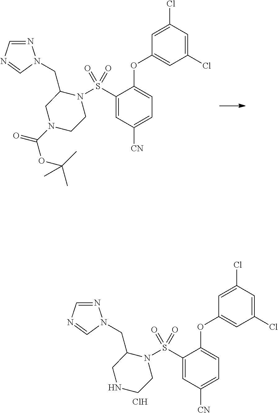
C1(S(N2C(CN3N=CN=C3)CNCC2)(=O)=O)=CC([CN])=CC=C1OC1=CC(Cl)=CC(Cl)=C1.Cl.C1(S(N2C(CN3N=CN=C3)CN(C(OC(C)(C)C)=O)CC2)(=O)=O)=CC([CN])=CC=C1OC1=CC(Cl)=CC(Cl)=C1
